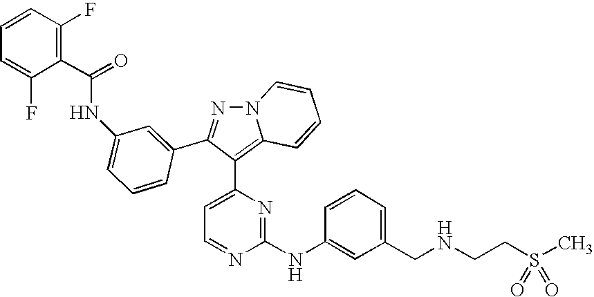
C1(NC(C2=C(F)C=CC=C2F)=O)=CC=CC(C2=NN3C=CC=CC3=C2C2=CC=NC(NC3=CC(CNCCS(C)(=O)=O)=CC=C3)=N2)=C1
